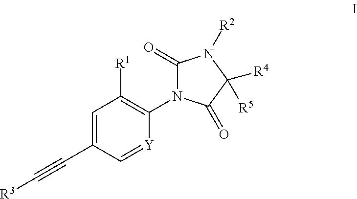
C1(C#C[R3])=CC([R1])=C(N2C(=O)N([R2])C([R5])([R4])C2=O)[Y]=C1
